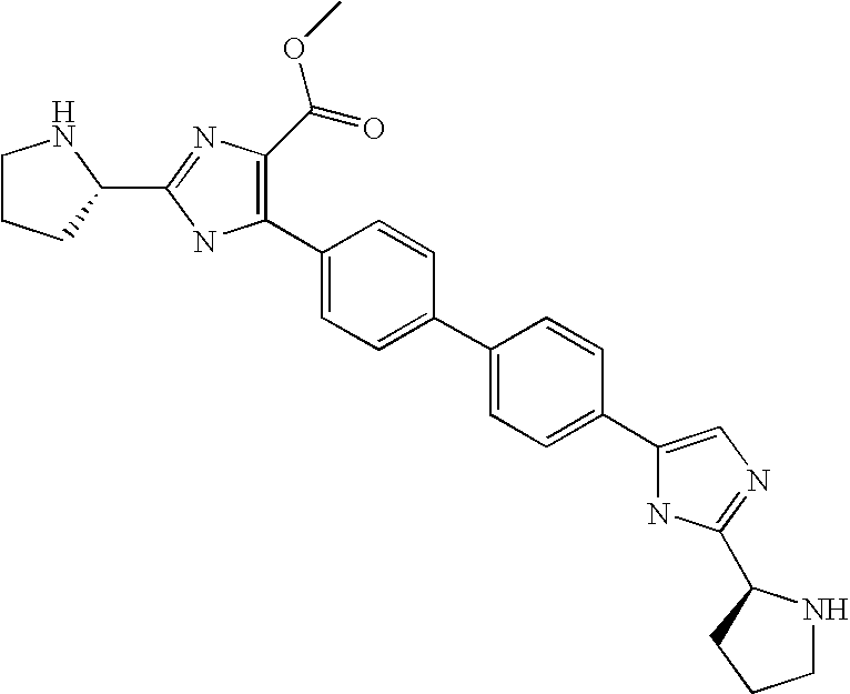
C1(C2=C(C(OC)=O)N=C(C3NCCC3)N2)=CC=C(C2=CC=C(C3=CN=C(C4NCCC4)N3)C=C2)C=C1
